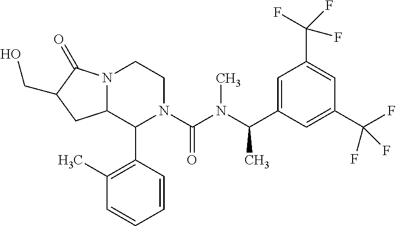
C1=C(C(N(C(N2C(C3=C(C)C=CC=C3)C3N(CC2)C(=O)C(CO)C3)=O)C)C)C=C(C(F)(F)F)C=C1C(F)(F)F
